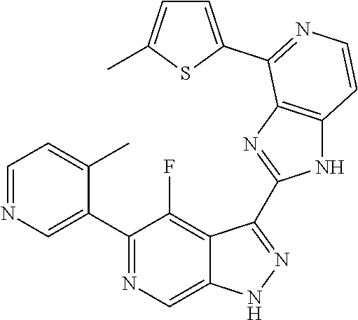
C1=NC=C(C2=NC=C3C(=C2F)C(C2=NC4=C(N2)C=CN=C4C2=CC=C(C)S2)=NN3)C(C)=C1
